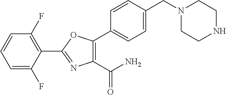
C1(C(N)=O)=C(C2=CC=C(CN3CCNCC3)C=C2)OC(C2=C(F)C=CC=C2F)=N1
